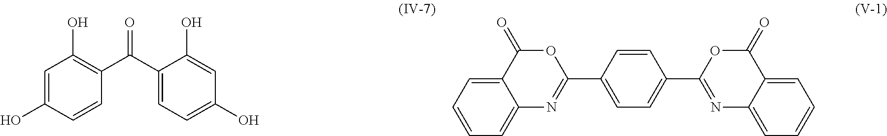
C1=C(O)C=CC(C(C2=CC=C(O)C=C2O)=O)=C1O.C12=CC=CC=C1N=C(C1=CC=C(C3=NC4=CC=CC=C4C(=O)O3)C=C1)OC2=O
